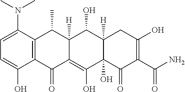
C1=C(N(C)C)C2=C(C(O)=C1)C(=O)C1=C(O)C3(O)C([H])(C(O)C1([H])C2C)CC(O)=C(C(N)=O)C3=O
